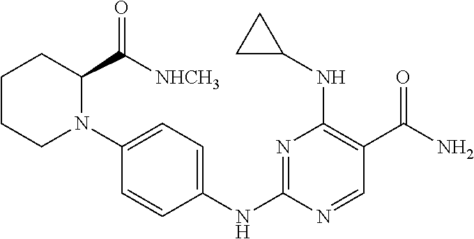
N1=C(NC2=CC=C(N3C(C([NHCH3])=O)CCCC3)C=C2)N=CC(C(N)=O)=C1NC1CC1
